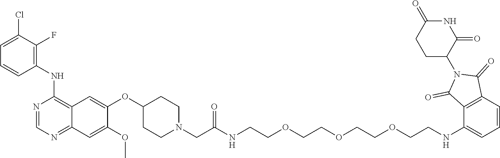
C1(NC2=C3C(=NC=N2)C=C(OC)C(OC2CCN(CC(NCCOCCOCCOCCNC4=CC=CC5=C4C(=O)N(C4CCC(=O)NC4=O)C5=O)=O)CC2)=C3)=C(F)C(Cl)=CC=C1
